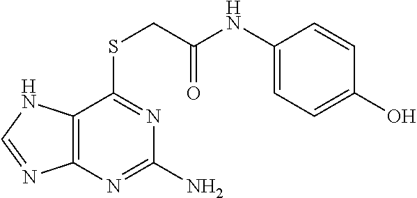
C12=C(N=C(N)N=C1SCC(NC1=CC=C(O)C=C1)=O)N=CN2
